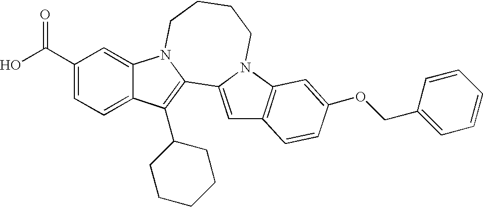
C1(C(=O)O)=CC=C2C(=C1)N1C(=C2C2CCCCC2)C2=CC3=C(N2CCCC1)C=C(OCC1=CC=CC=C1)C=C3
